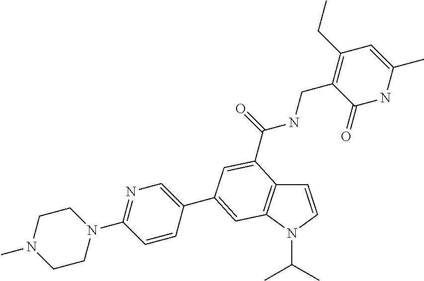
C1=CN(C(C)C)C2=C1C(C(=O)NCC1=C(CC)C=C(C)NC1=O)=CC(C1=CN=C(N3CCN(C)CC3)C=C1)=C2
